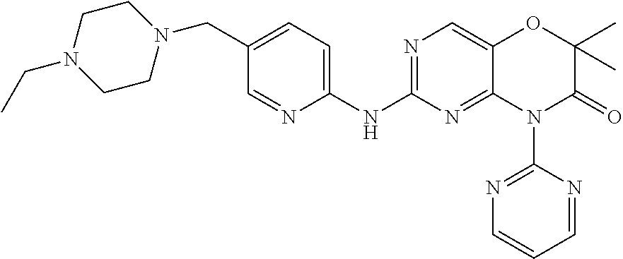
C1(NC2=NC=C3C(=N2)N(C2=NC=CC=N2)C(=O)C(C)(C)O3)=CC=C(CN2CCN(CC)CC2)C=N1
